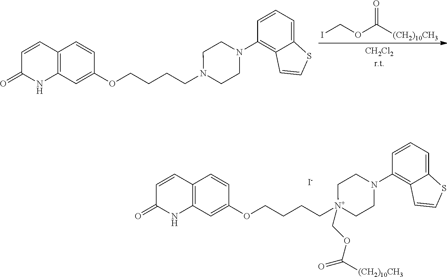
C1=CC2=C(NC1=O)C=C(OCCCCN1CCN(C3=C4C(=CC=C3)SC=C4)CC1)C=C2.[(CH2)10CH3]C(OCI)=O.C1=CC2=C(NC1=O)C=C(OCCCC[N+]1(COC(=O)[(CH2)10CH3])CCN(C3=C4C(=CC=C3)SC=C4)CC1)C=C2.[I-]
